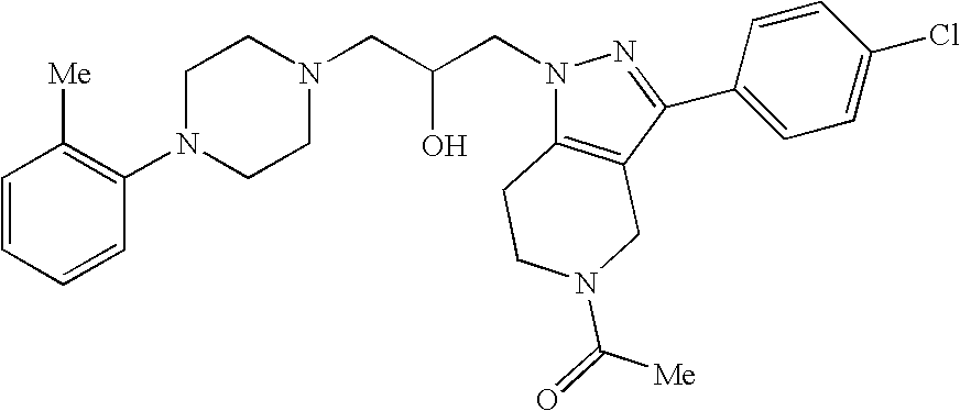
C1=CC=CC(N2CCN(CC(CN3C4=C(CN(C(=O)[Me])CC4)C(C4=CC=C(Cl)C=C4)=N3)O)CC2)=C1[Me]
